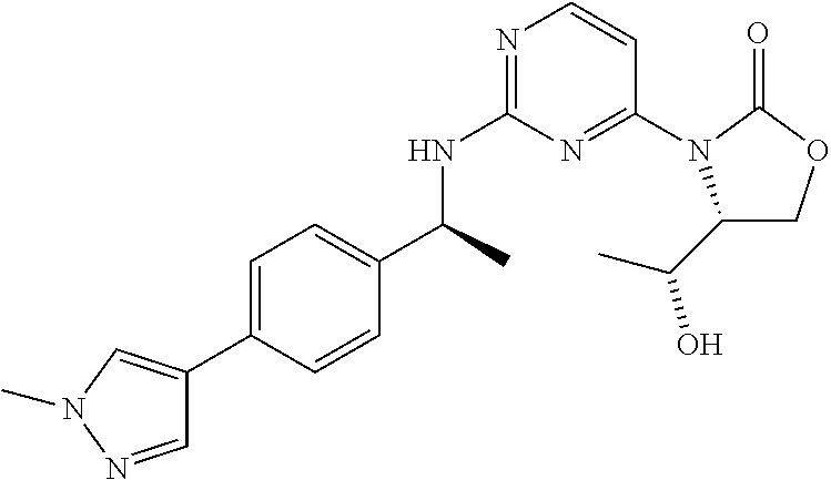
N1=C(NC(C)C2=CC=C(C3=CN(C)N=C3)C=C2)N=C(N2C(C(C)O)COC2=O)C=C1
